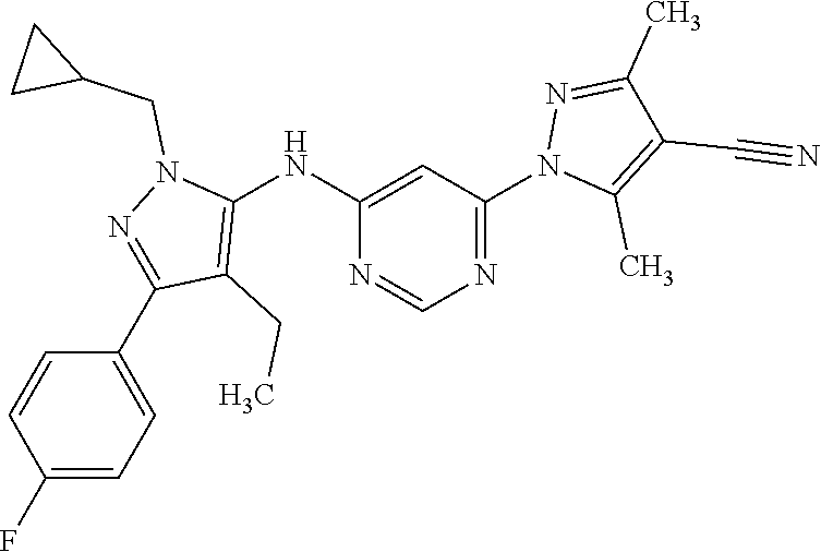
C1(NC2=C(CC)C(C3=CC=C(F)C=C3)=NN2CC2CC2)=CC(N2C(C)=C(C#N)C(C)=N2)=NC=N1
